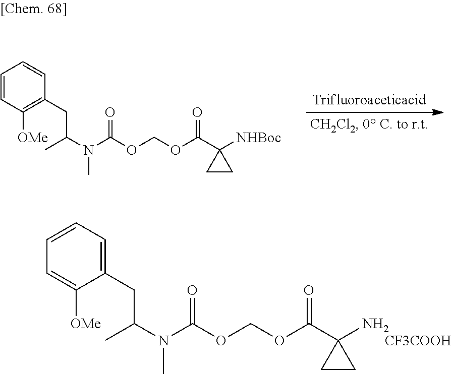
C1=CC=CC(CC(N(C)C(OCOC(C2([NHBoc])CC2)=O)=O)C)=C1[OMe].C1=C([OMe])C(CC(N(C)C(OCOC(C2(N)CC2)=O)=O)C)=CC=C1.[CF3COOH]
